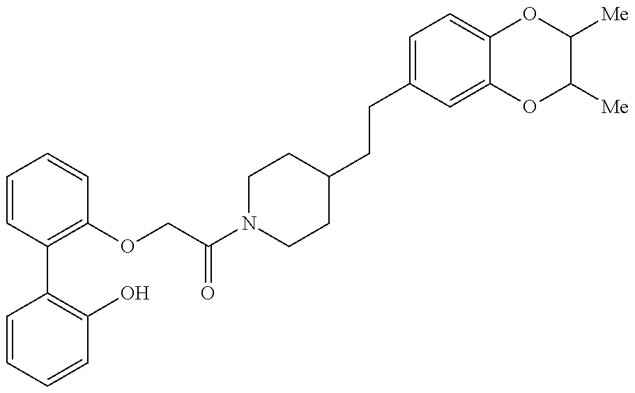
C1=CC=CC(O)=C1C1=C(OCC(N2CCC(CCC3=CC=C4C(=C3)OC([Me])C([Me])O4)CC2)=O)C=CC=C1
